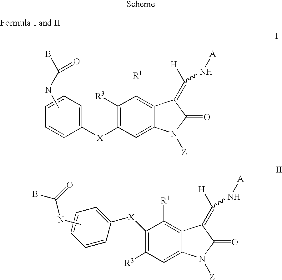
C1([X]C2=CC=CC=C2)=C([R3])C=C2C(=C1[R1])C(=C([H])N[A])C(=O)N2[Z].CNC(B)=O.C1([X]C2=C([R3])C([R1])=C3C(=C2)N([Z])C(=O)C3=C([H])N[A])=CC=CC=C1.CNC(B)=O.I
